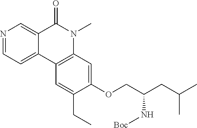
N1=CC=C2C(=C1)C(=O)N(C)C1=C2C=C(CC)C(OCC(CC(C)C)N[Boc])=C1
